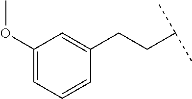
C(CC1=CC(OC)=CC=C1)C(C)C
